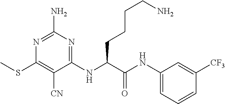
N1=C(N)N=C(NC(C(NC2=CC=CC([CF3])=C2)=O)CCCCN)C([CN])=C1SC
